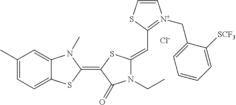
C1(C)=CC=C2C(=C1)N(C)C(=C1C(=O)N(CC)C(=CC3=[N+](CC4=CC=CC=C4[SCF3])C=CS3)S1)S2.[Cl-]
